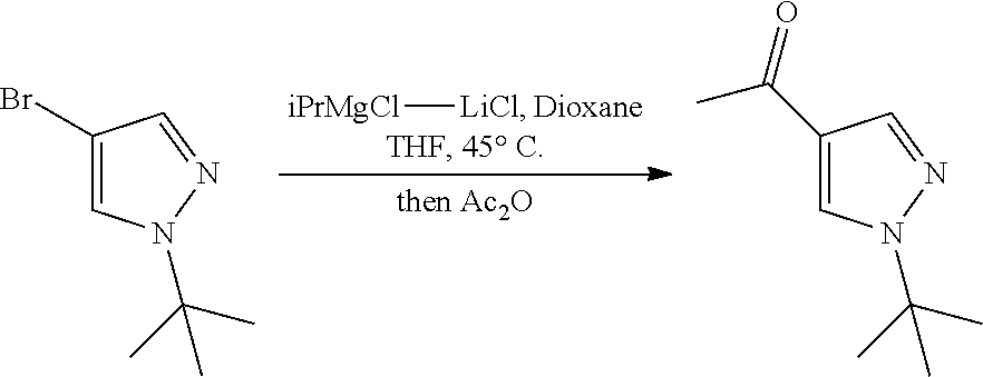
[iPrMgCl][LiCl].C1(Br)=CN(C(C)(C)C)N=C1.C1(C(=O)C)=CN(C(C)(C)C)N=C1
